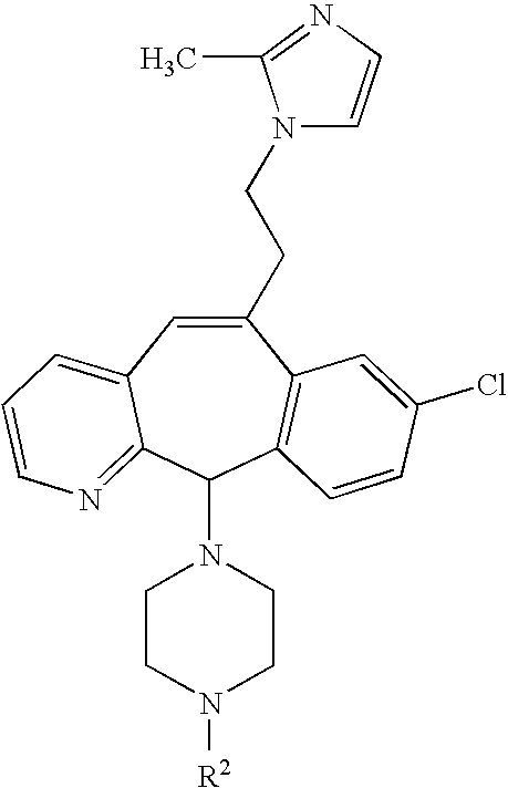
C1(CCN2C=CN=C2C)=CC2=CC=CN=C2C(N2CCN([R2])CC2)C2=C1C=C(Cl)C=C2
